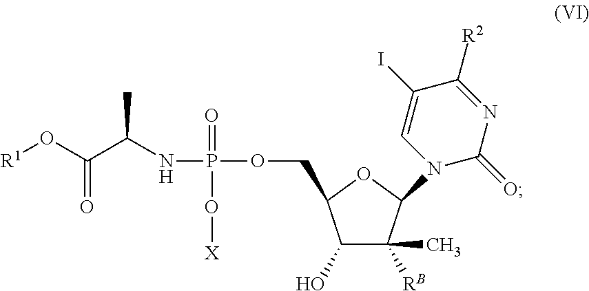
C1(O)C([RB])(C)C(N2C(=O)N=C([R2])C(I)=C2)OC1COP(NC(C(O[R1])=O)C)(=O)O[X]
